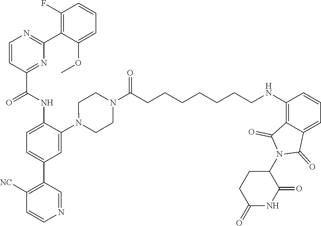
C1=CC(C(NC2=CC=C(C3=C([NC])C=CN=C3)C=C2N2CCN(C(CCCCCCCNC3=C4C(=CC=C3)C(=O)N(C3CCC(=O)NC3=O)C4=O)=O)CC2)=O)=NC(C2=C(F)C=CC=C2OC)=N1
